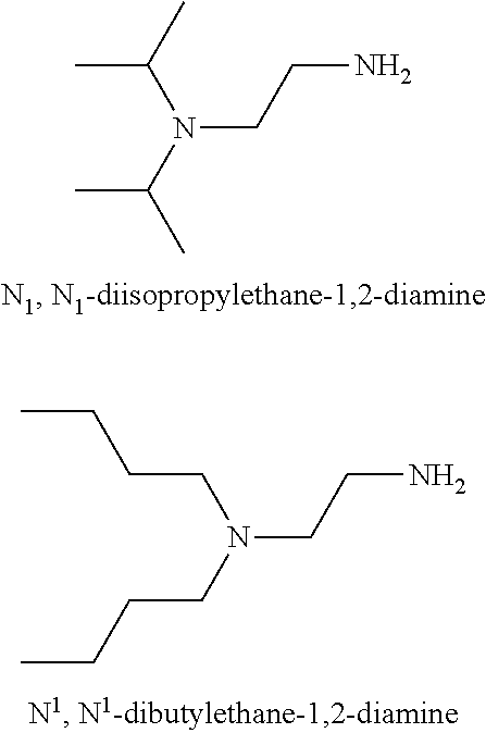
CC(C)N(C(C)C)CCN.C(CN(CCCC)CCN)CC
